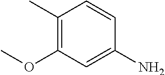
C1(C)=C(OC)C=C(N)C=C1
